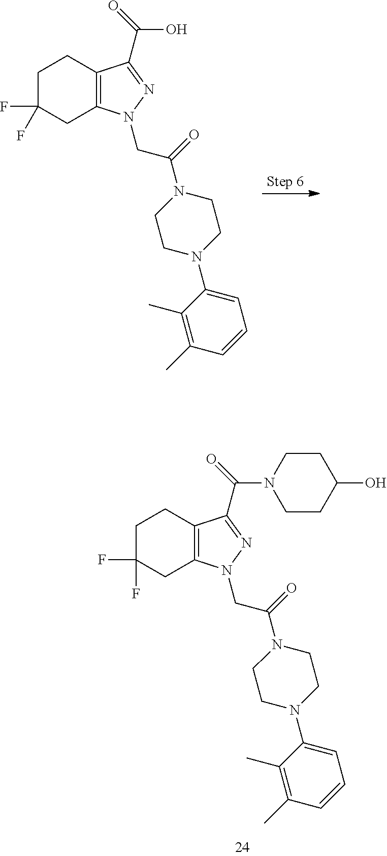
C1C(F)(F)CC2=C(C1)C(C(O)=O)=NN2CC(=O)N1CCN(C2=CC=CC(C)=C2C)CC1.C1C(F)(F)CC2=C(C1)C(C(N1CCC(O)CC1)=O)=NN2CC(=O)N1CCN(C2=CC=CC(C)=C2C)CC1
